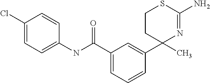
C1(Cl)=CC=C(NC(C2=CC=CC(C3(C)N=C(N)SCC3)=C2)=O)C=C1
